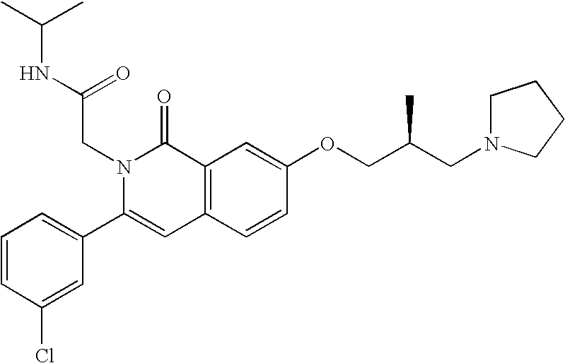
C1=CC(Cl)=CC(C2=CC3=C(C(=O)N2CC(NC(C)C)=O)C=C(OCC(CN2CCCC2)C)C=C3)=C1
